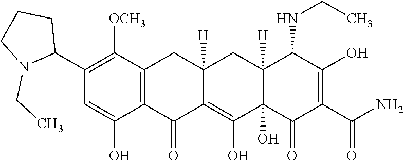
C12=C(C([OCH3])=C(C3CCCN3CC)C=C1O)CC1([H])C(=C(O)C3(O)C([H])(C1)C(NCC)C(O)=C(C(N)=O)C3=O)C2=O
